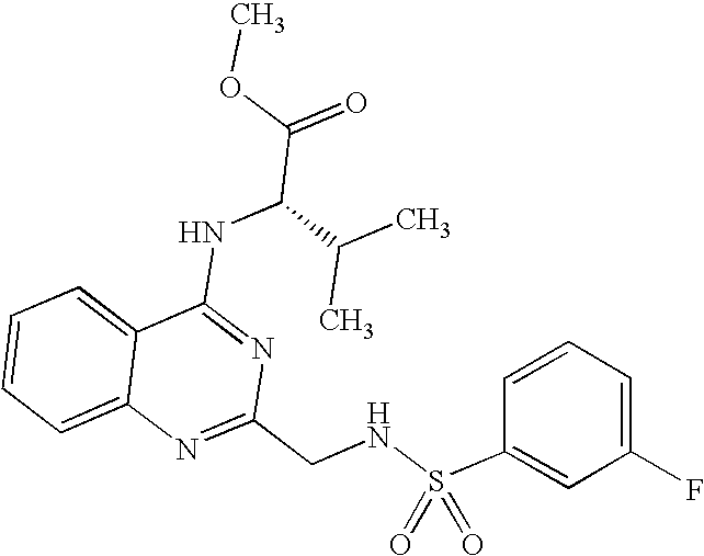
C12=CC=CC=C1N=C(CNS(C1=CC(F)=CC=C1)(=O)=O)N=C2NC(C(=O)OC)C(C)C
